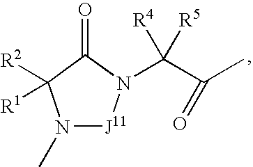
N1(C)[J11]N(C(C(C)=O)([R4])[R5])C(=O)C1([R2])[R1]
